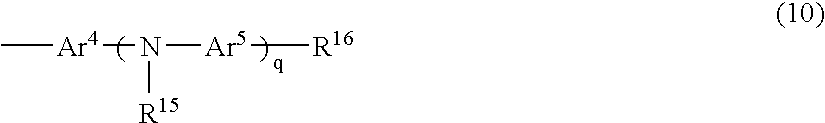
C[Ar4]N([Ar5][R16])[R15]
